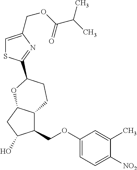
C1=C(COC(C(C)C)=O)N=C(C2CCC3C(COC4=CC=C([NO2])C(C)=C4)C(O)CC3O2)S1
